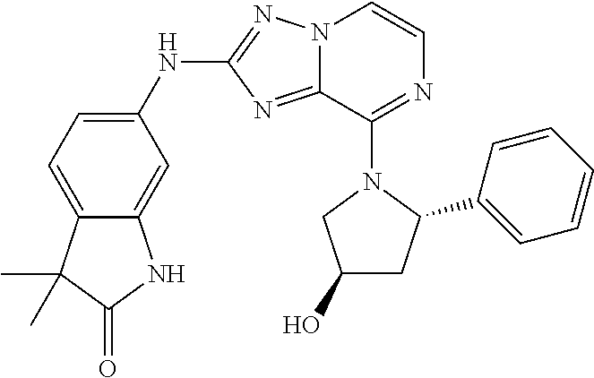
C12=CC(NC3=NN4C(=N3)C(N3C(C5=CC=CC=C5)CC(O)C3)=NC=C4)=CC=C1C(C)(C)C(=O)N2
